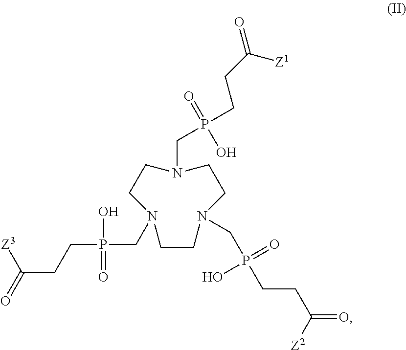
C1CN(CP(CCC([Z2])=O)(=O)O)CCN(CP(O)(=O)CCC([Z3])=O)CCN1CP(CCC([Z1])=O)(=O)O
